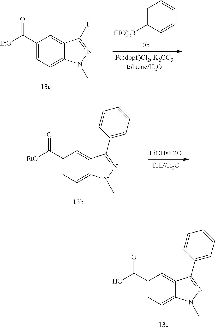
C1(C([EtO])=O)=CC=C2C(=C1)C(I)=NN2C.C1=C([(HO)2B])C=CC=C1.C1(C([EtO])=O)=CC=C2C(=C1)C(C1=CC=CC=C1)=NN2C.C1(C(O)=O)=CC=C2C(=C1)C(C1=CC=CC=C1)=NN2C
